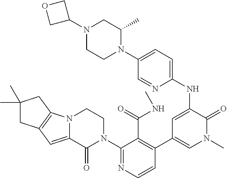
C1=CN=C(N2CCN3C(=CC4=C3CC(C)(C)C4)C2=O)C(C(NC)=O)=C1C1=CN(C)C(=O)C(NC2=CC=C(N3C(C)CN(C4COC4)CC3)C=N2)=C1
